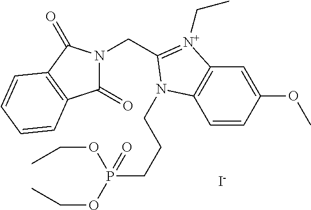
C1=CC(OC)=CC2=C1N(CCCP(OCC)(OCC)=O)C(CN1C(=O)C3=C(C1=O)C=CC=C3)=[N+]2CC.[I-]
